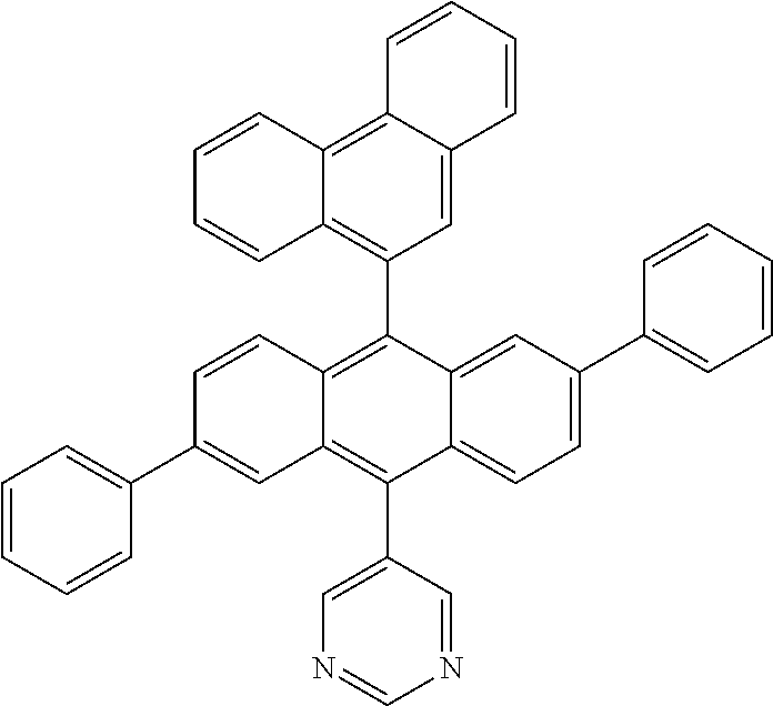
C1(C2=C3C(=C(C4=CN=CN=C4)C4=CC=C(C5=CC=CC=C5)C=C24)C=C(C2=CC=CC=C2)C=C3)=C2C(=C3C(=C1)C=CC=C3)C=CC=C2
